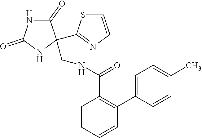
C1=CC=CC(C2=CC=C(C)C=C2)=C1C(NCC1(C2=NC=CS2)C(=O)NC(=O)N1)=O
